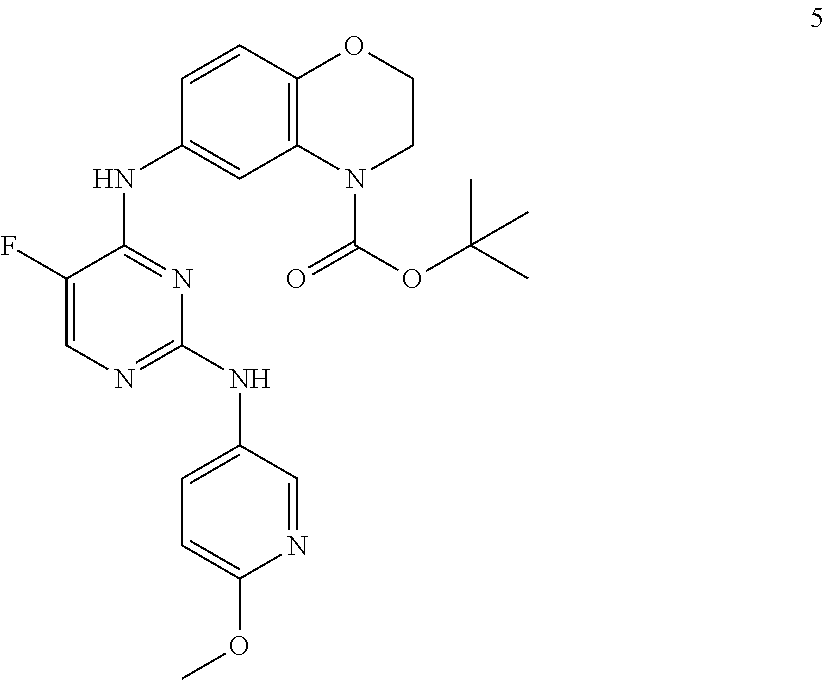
FC1=CN=C(NC2=CC=C(OC)N=C2)N=C1NC1=CC2=C(C=C1)OCCN2C(OC(C)(C)C)=O
